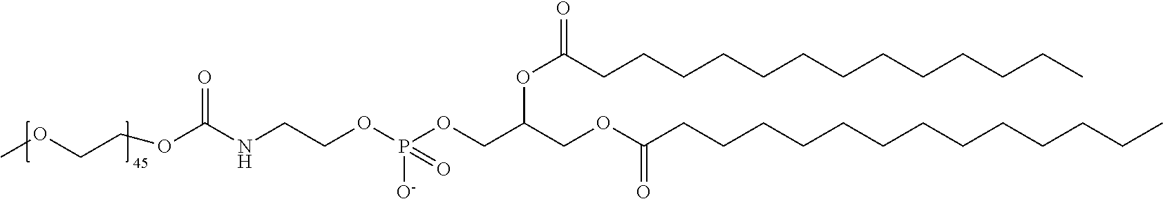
O(C(COC(CCCCCCCCCCCCC)=O)COP(OCCNC(OCCOC)=O)([O-])=O)C(CCCCCCCCCCCCC)=O
